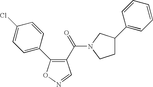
C1(C(=O)N2CC(C3=CC=CC=C3)CC2)=C(C2=CC=C(Cl)C=C2)ON=C1
